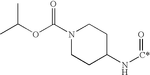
N1(C(OC(C)C)=O)CCC(N[C*]=O)CC1
